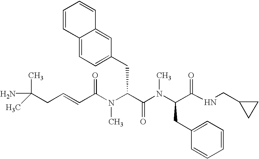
C(C(N(C(C(N(C(CC1=CC=CC=C1)C(NCC1CC1)=O)C)=O)CC1=CC=C2C(=C1)C=CC=C2)C)=O)=CCC(C)(C)N
